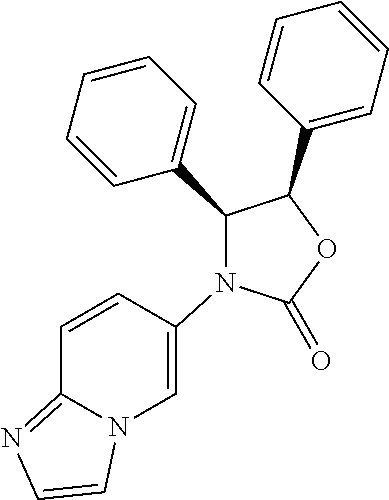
C1(C2=CC=CC=C2)C(C2=CC=CC=C2)OC(=O)N1C1=CN2C(=NC=C2)C=C1
